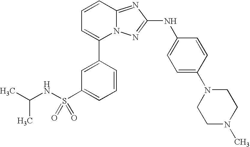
C1(C2=CC=CC3=NC(NC4=CC=C(N5CCN(C)CC5)C=C4)=NN23)=CC(S(NC(C)C)(=O)=O)=CC=C1
